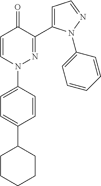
C1=CN(C2=CC=C(C3CCCCC3)C=C2)N=C(C2=CC=NN2C2=CC=CC=C2)C1=O
